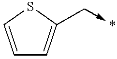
C1=CSC(C->*)=C1
